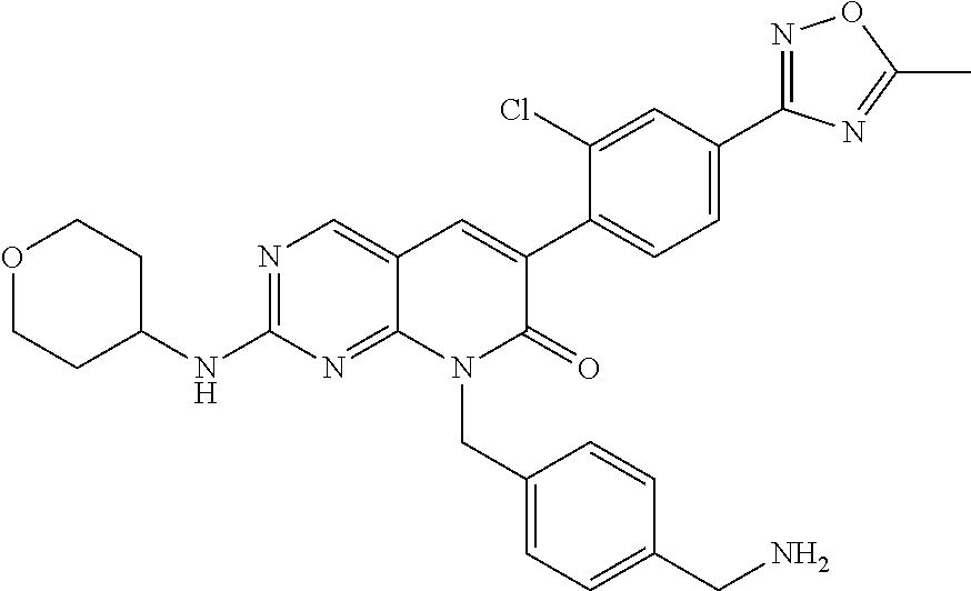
N1=C(C2=CC=C(C3=CC4=CN=C(NC5CCOCC5)N=C4N(CC4=CC=C(CN)C=C4)C3=O)C(Cl)=C2)N=C(C)O1
